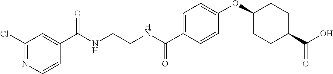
C1(C(NCCNC(C2=CC=C(OC3CCC(C(O)=O)CC3)C=C2)=O)=O)=CC(Cl)=NC=C1
